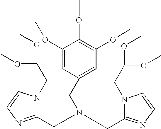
C1(OC)=CC(CN(CC2=NC=CN2CC(OC)OC)CC2=NC=CN2CC(OC)OC)=CC(OC)=C1OC
